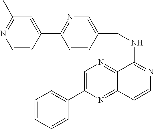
C1=C(C2=CC=CC=C2)N=C2C(=N1)C(NCC1=CN=C(C3=CC(C)=NC=C3)C=C1)=NC=C2
